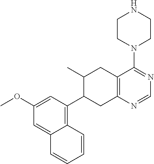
C12=CC(OC)=CC(C3CC4=C(CC3C)C(N3CCNCC3)=NC=N4)=C1C=CC=C2
